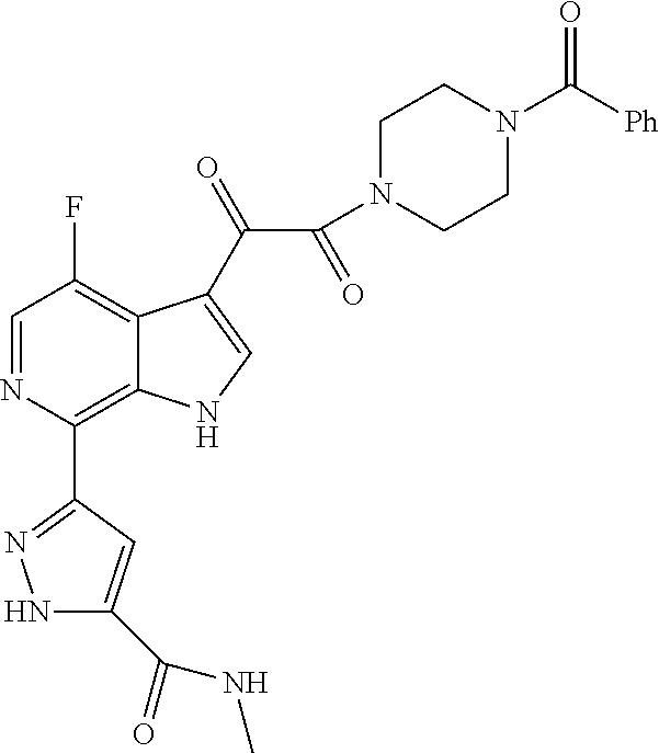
C1=NC(C2=NNC(C(NC)=O)=C2)=C2C(=C1F)C(C(=O)C(N1CCN(C([Ph])=O)CC1)=O)=CN2
